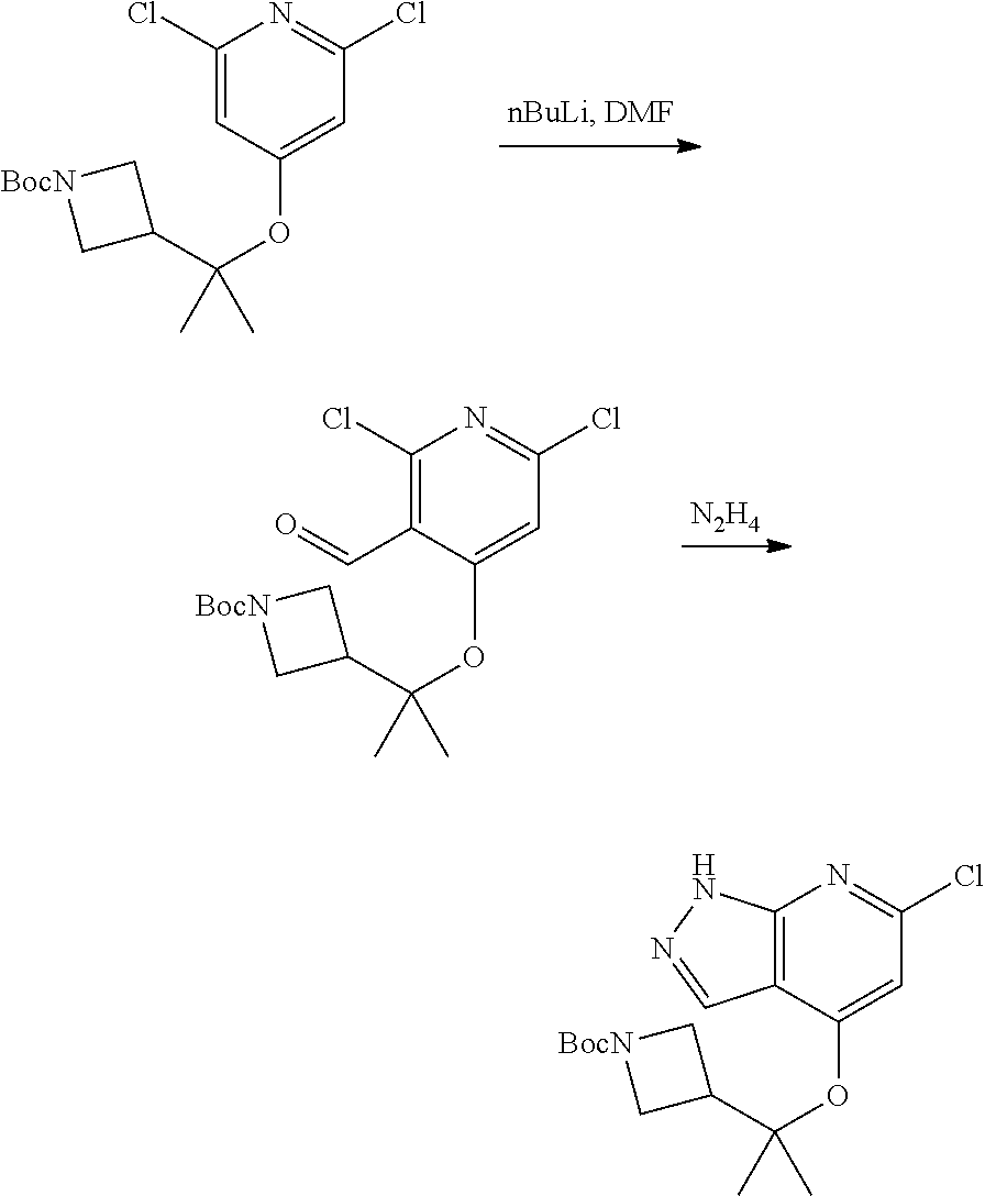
C1(Cl)=CC(OC(C2C[BocN]C2)(C)C)=CC(Cl)=N1.C1(Cl)=C(C=O)C(OC(C)(C)C2C[BocN]C2)=CC(Cl)=N1.[N2H4].C12=C(C(OC(C)(C)C3C[BocN]C3)=CC(Cl)=N1)C=N[HN]2
